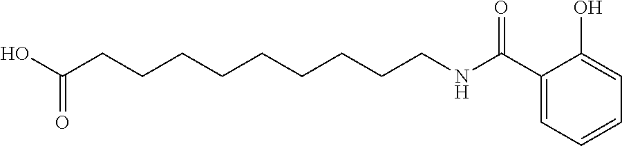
C1(C(NCCCCCCCCCC(O)=O)=O)=CC=CC=C1O
